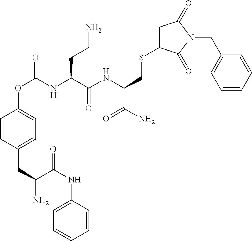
NC(C(NC1=CC=CC=C1)=O)CC1=CC=C(OC(=O)NC(C(NC(C(N)=O)CSC2CC(=O)N(CC3=CC=CC=C3)C2=O)=O)CCN)C=C1
